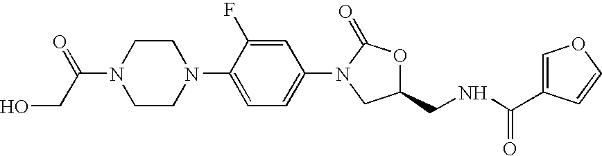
C1CN(C(=O)CO)CCN1C1=CC=C(N2C(=O)OC(CNC(C3=COC=C3)=O)C2)C=C1F
